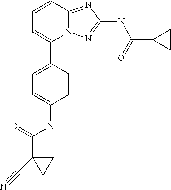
C1=CC2=NC(NC(C3CC3)=O)=NN2C(C2=CC=C(NC(C3(C#N)CC3)=O)C=C2)=C1
